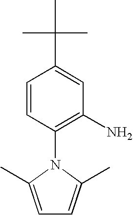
C1=C(C)N(C2=C(N)C=C(C(C)(C)C)C=C2)C(C)=C1
